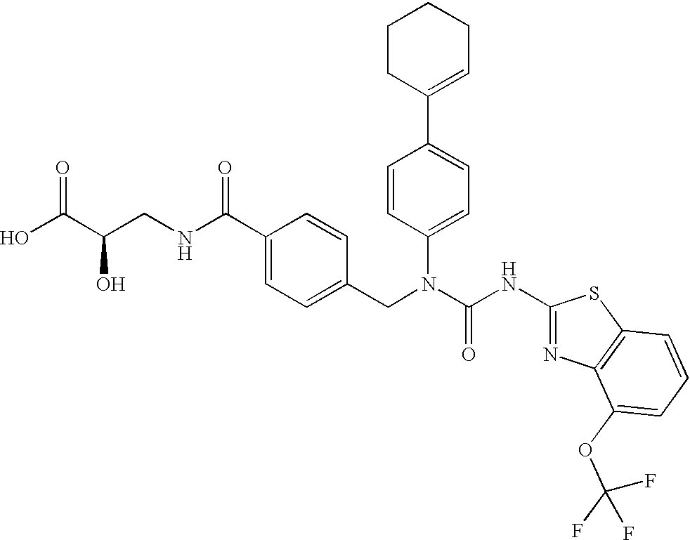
OC(C(CNC(C1=CC=C(CN(C(NC2=NC3=C(S2)C=CC=C3OC(F)(F)F)=O)C2=CC=C(C3=CCCCC3)C=C2)C=C1)=O)O)=O
